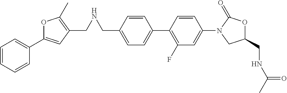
C1=C(CNCC2=C(C)OC(C3=CC=CC=C3)=C2)C=CC(C2=C(F)C=C(N3CC(CNC(=O)C)OC3=O)C=C2)=C1
